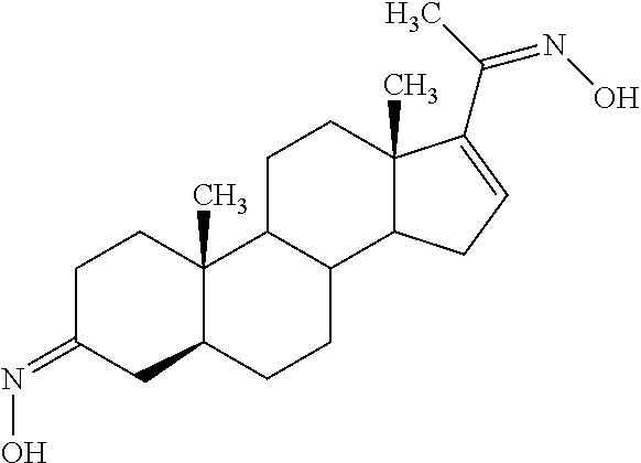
C1C(=NO)CC2C(C)(C1)C1C(CC2)C2C(C)(CC1)C(C(C)=NO)=CC2
